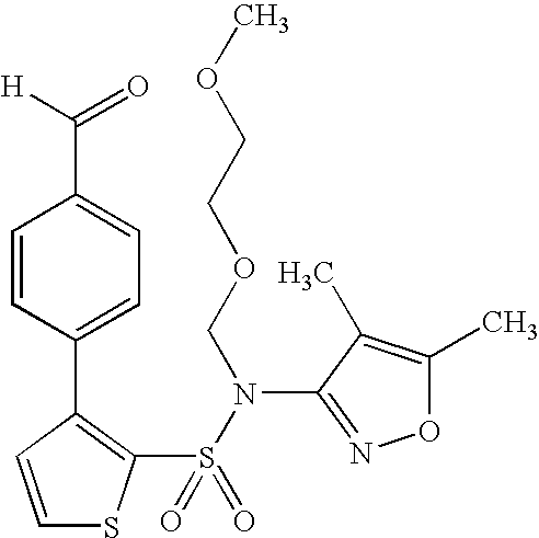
C1=CC(C2=CC=C(C([H])=O)C=C2)=C(S(N(COCCOC)C2=NOC(C)=C2C)(=O)=O)S1
